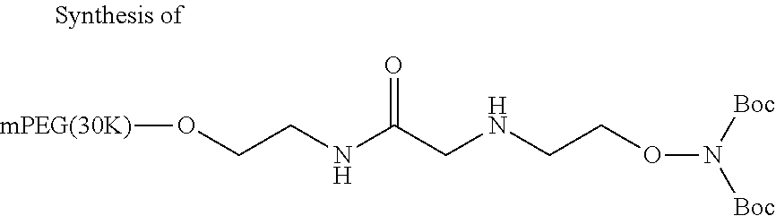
[mPEG(30K)]OCCNC(CNCCON([Boc])[Boc])=O
